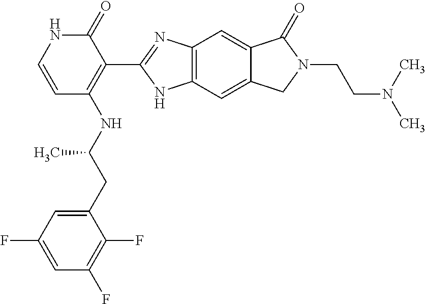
C12=C(C=C3C(=C1)C(=O)N(CCN(C)C)C3)NC(C1=C(NC(CC3=CC(F)=CC(F)=C3F)C)C=CNC1=O)=N2
